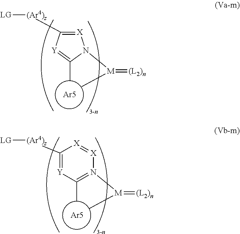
[X]1=C([(Ar4)z][LG])[Y]=C(C)N1[M](C)=[(L2)n].[Ar5].CC1=N([M](C)=[(L2)n])[X]=[X]C([(Ar4)z][LG])=[Y]1.[Ar5]
